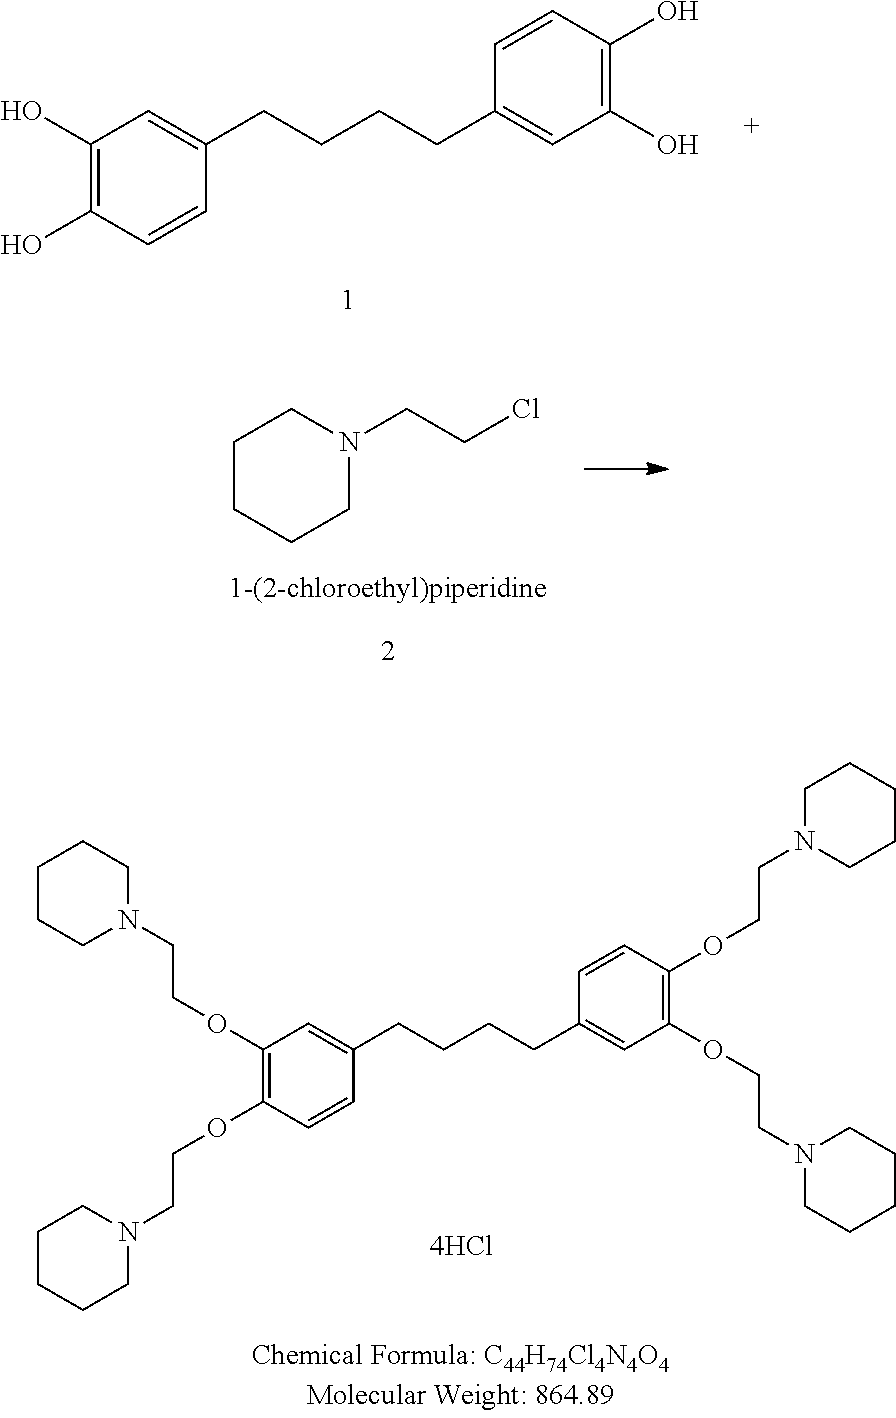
C1(O)=C(O)C=CC(CCCCC2=CC(O)=C(O)C=C2)=C1.C1CCCN(CCCl)C1.C1(OCCN2CCCCC2)=C(OCCN2CCCCC2)C=CC(CCCCC2=CC(OCCN3CCCCC3)=C(OCCN3CCCCC3)C=C2)=C1
